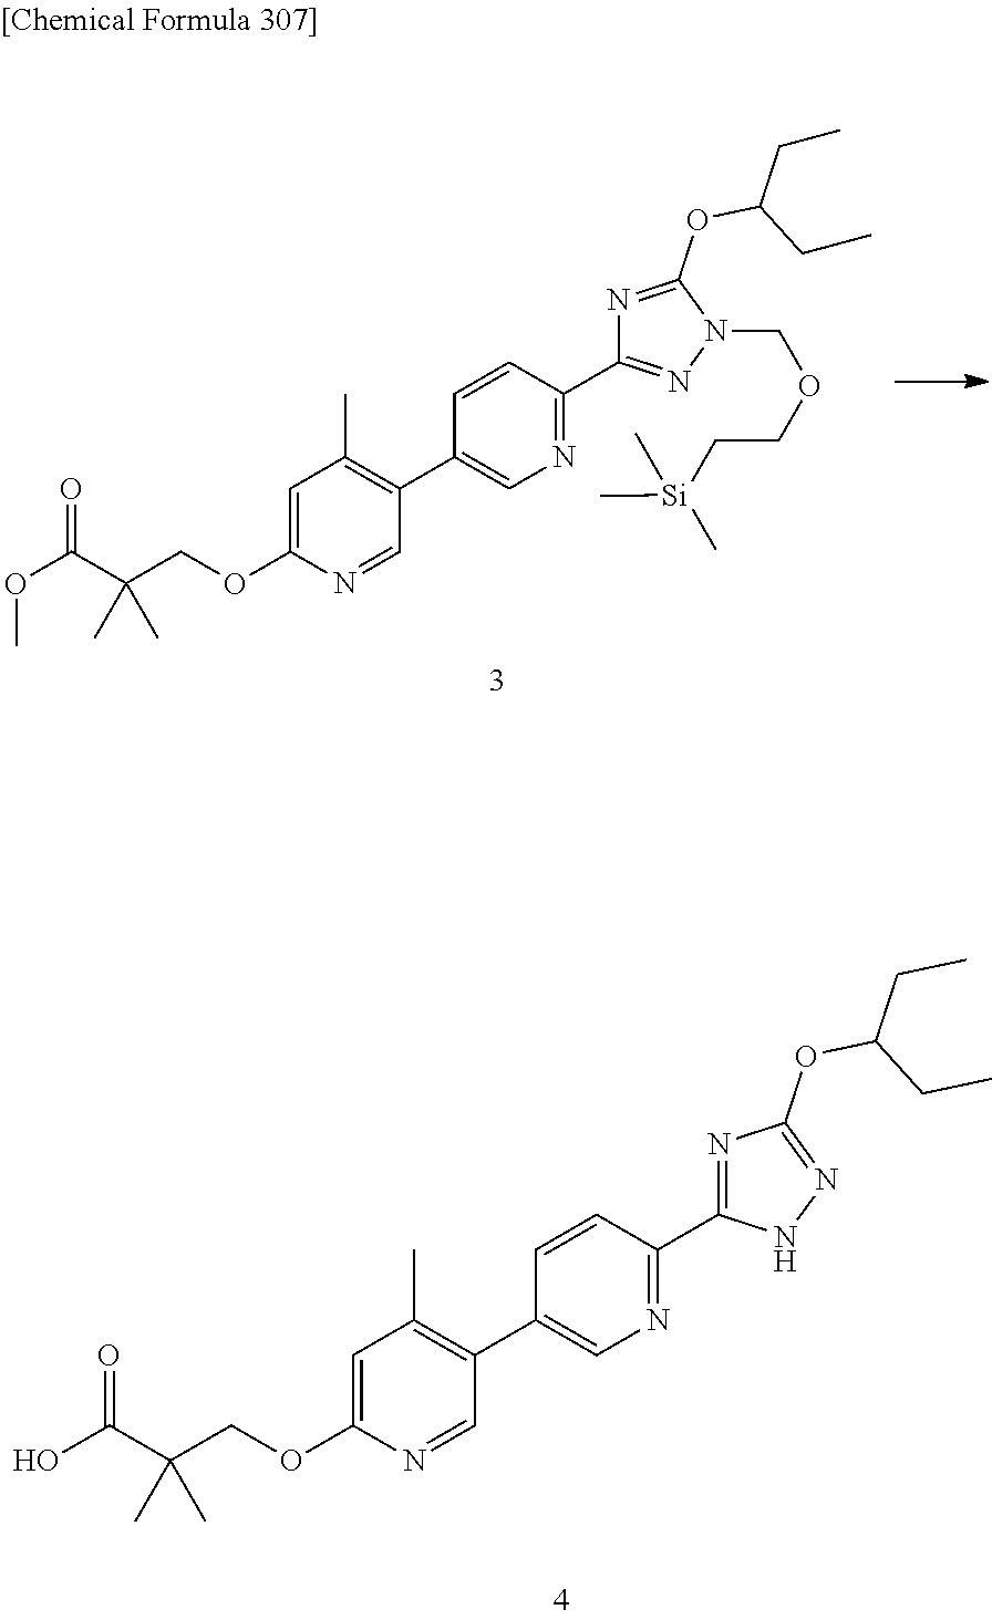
OC(C(COC1=CC(C)=C(C2=CN=C(C3=NC(OC(CC)CC)=NN3)C=C2)C=N1)(C)C)=O.C(C(COC1=CC(C)=C(C2=CN=C(C3=NN(COCC[Si](C)(C)C)C(OC(CC)CC)=N3)C=C2)C=N1)(C)C)(=O)OC
